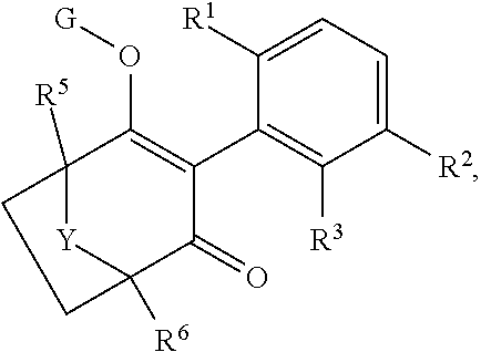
C1([R1])=CC=C([R2])C([R3])=C1C1=C(O[G])C2([R5])[Y]C([R6])(C1=O)CC2
